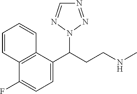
C1=C(C(CCNC)N2N=NC=N2)C2=C(C(F)=C1)C=CC=C2
